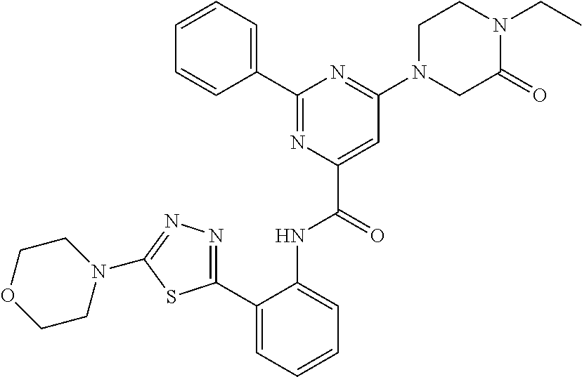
C1=CC=CC(C2=NC(C(=O)NC3=CC=CC=C3C3=NN=C(N4CCOCC4)S3)=CC(N3CC(=O)N(CC)CC3)=N2)=C1
